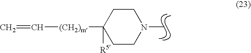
CN1CCC([(CH2)m]C=C)([R5])CC1
